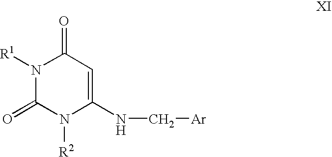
N1([R1])C(=O)N([R2])C(NC[Ar])=CC1=O
